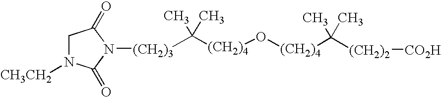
C([(CH2)4]O[(CH2)4]C([(CH2)2][CO2H])(C)C)(C)(C)[(CH2)3]N1C(=O)CN([CH3CH2])C1=O
